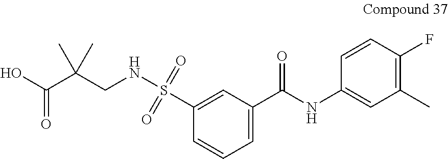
C(C(CNS(C1=CC(C(NC2=CC(C)=C(F)C=C2)=O)=CC=C1)(=O)=O)(C)C)(O)=O
